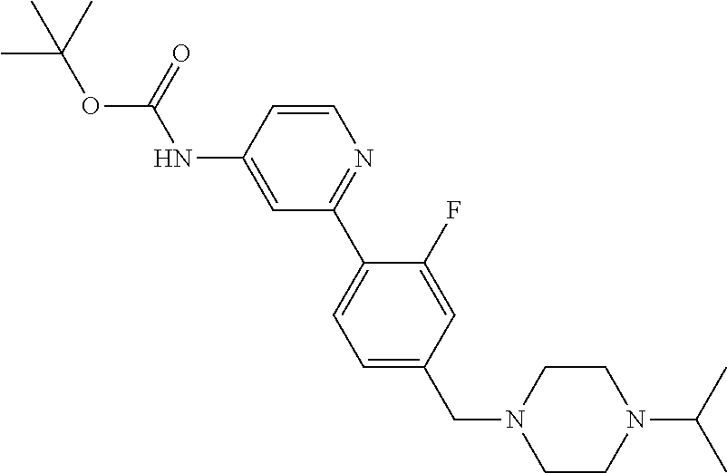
C1(NC(OC(C)(C)C)=O)=CC(C2=CC=C(CN3CCN(C(C)C)CC3)C=C2F)=NC=C1
